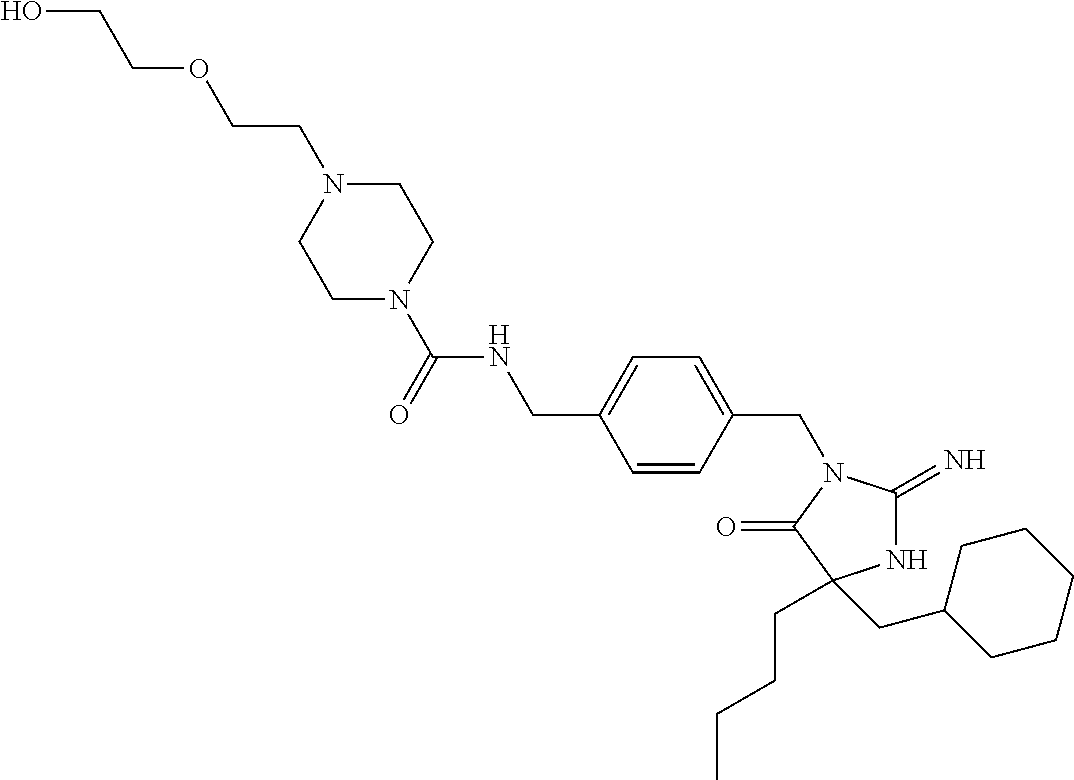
C1=CC(CN2C(=N)NC(CC3CCCCC3)(CCCC)C2=O)=CC=C1CNC(N1CCN(CCOCCO)CC1)=O
